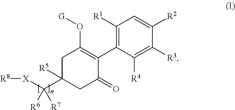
C1([R1])=C(C2=C(O[G])CC(C([X][R8])([R6])[R7])([R5])CC2=O)C([R4])=C([R3])C([R2])=C1
